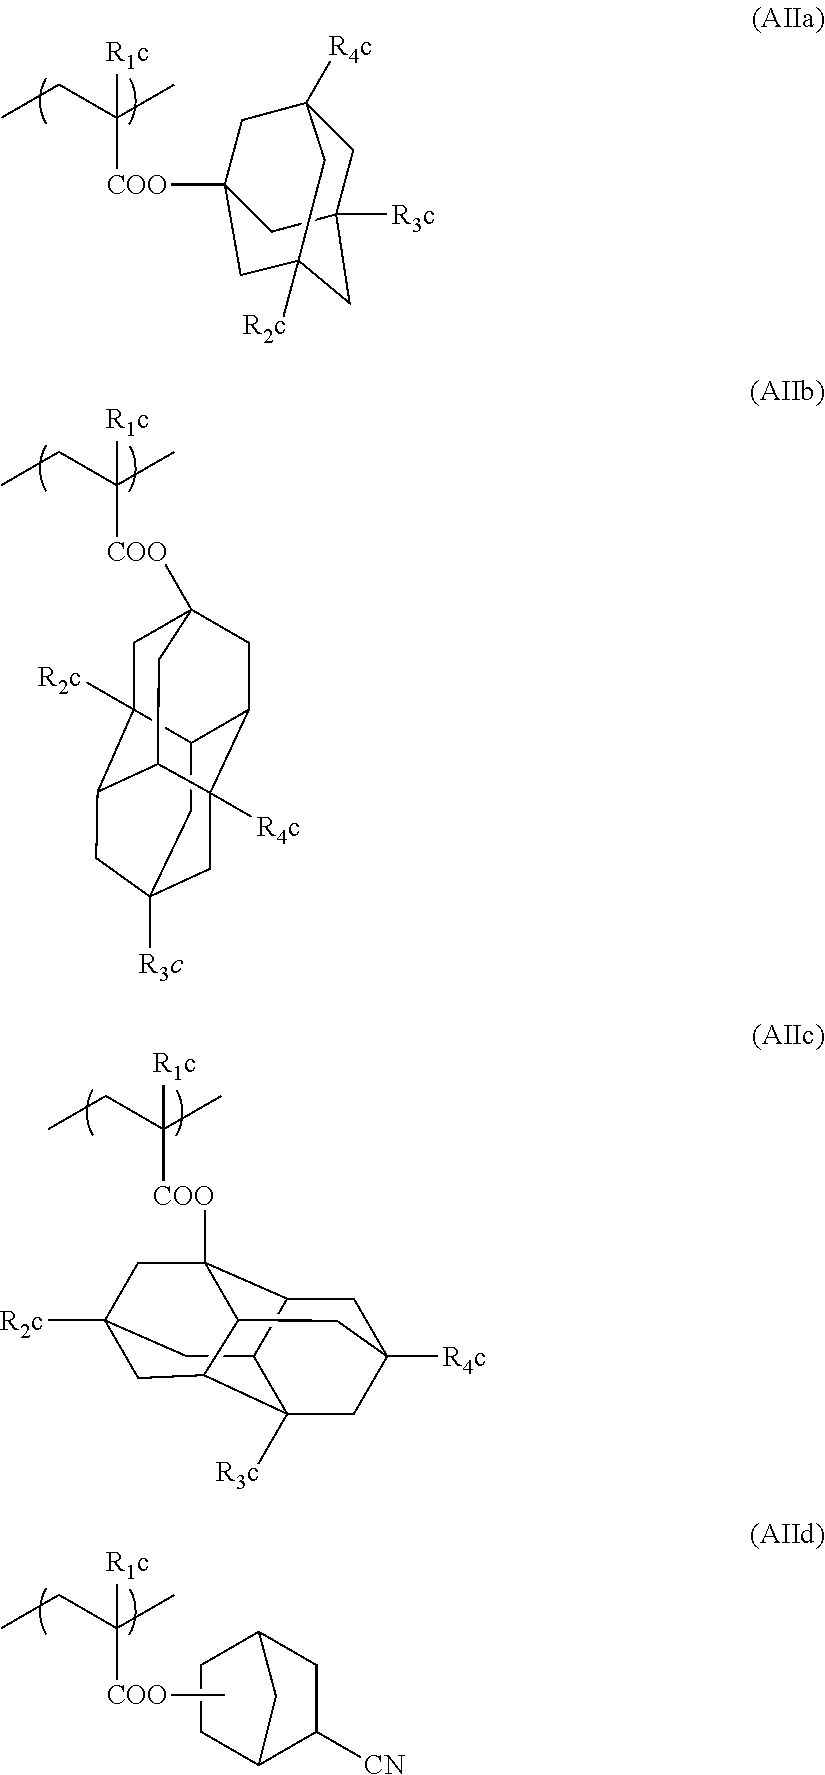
C([R1c])([COO]C12CC3([R4c])CC([R3c])(CC([R2c])(C1)C3)C2)(C)CC.C12CC3([R3c])CC4C1([R2c])CC1([COO]C([R1c])(C)CC)CC2C([R4c])(C4C1)C3.C([R1c])(C)(CC)[COO]C12CC3([R2c])CC4C5([R3c])CC([R4c])(CC1C5C3)CC24.C([R1c])(C)(CC)[COO]C.C1CC2C([CN])CC1C2
